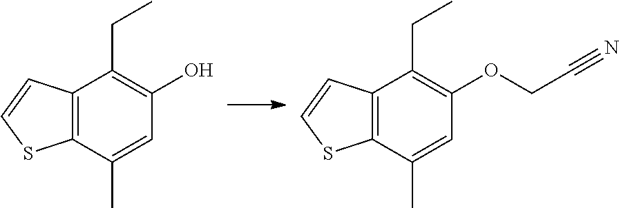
C12=C(C=CS1)C(CC)=C(O)C=C2C.C12=C(C=CS1)C(CC)=C(OCC#N)C=C2C
